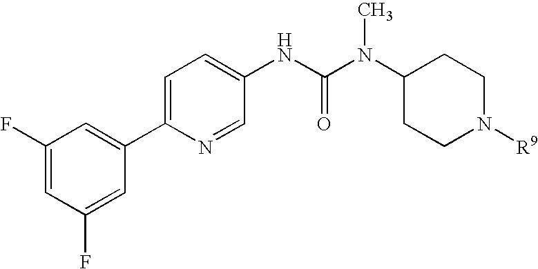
C1(F)=CC(F)=CC(C2=CC=C(NC(N(C3CCN([R9])CC3)C)=O)C=N2)=C1
